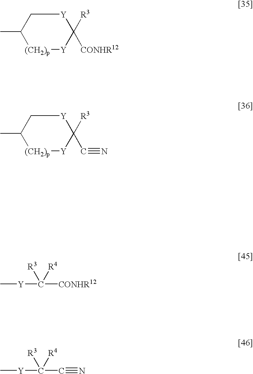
C1(C)[(CH2)p][Y]C([R3])([CONHR12])[Y]C1.[Y](C([CONHR12])([R3])[R4])C.C1(C)[(CH2)p][Y]C([R3])(C#N)[Y]C1.[Y](C(C#N)([R3])[R4])C
